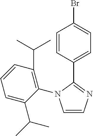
C1(C2=CC=C(Br)C=C2)=NC=CN1C1=C(C(C)C)C=CC=C1C(C)C
